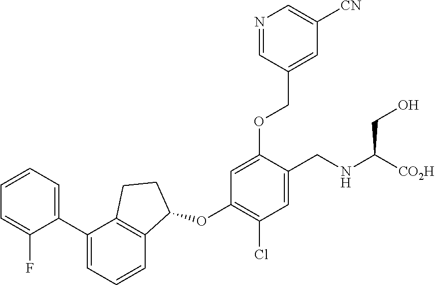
C1=C(F)C(C2=CC=CC3=C2CCC3OC2=C(Cl)C=C(CNC([CO2H])CO)C(OCC3=CC([CN])=CN=C3)=C2)=CC=C1
